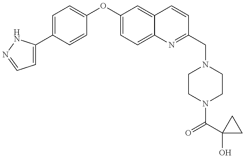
C1=C(C2=CC=C(OC3=CC=C4C(=C3)C=CC(CN3CCN(C(C5(O)CC5)=O)CC3)=N4)C=C2)NN=C1
